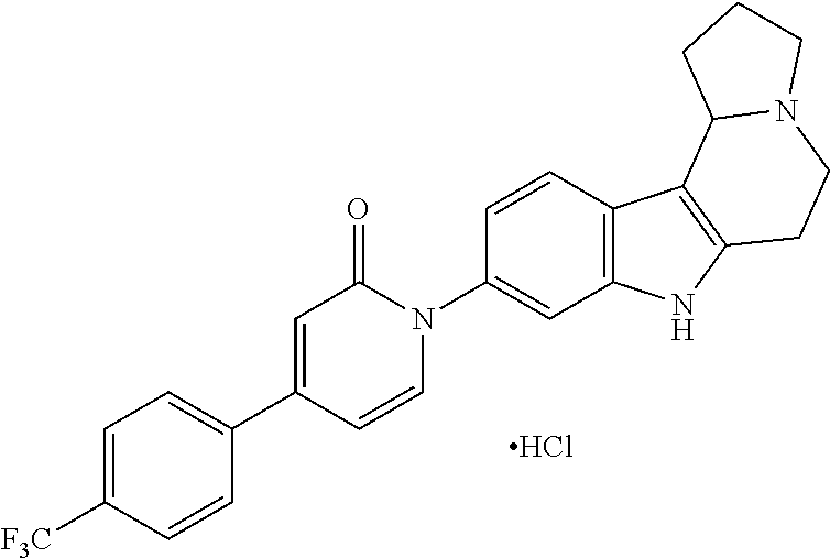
Cl.C1=CN(C2=CC3=C(C=C2)C2=C(N3)CCN3C2CCC3)C(=O)C=C1C1=CC=C([F3C])C=C1
